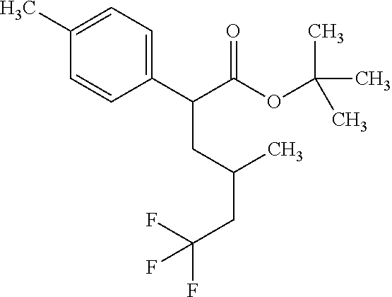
C1(C)=CC=C(C(C(OC(C)(C)C)=O)CC(CC(F)(F)F)C)C=C1
